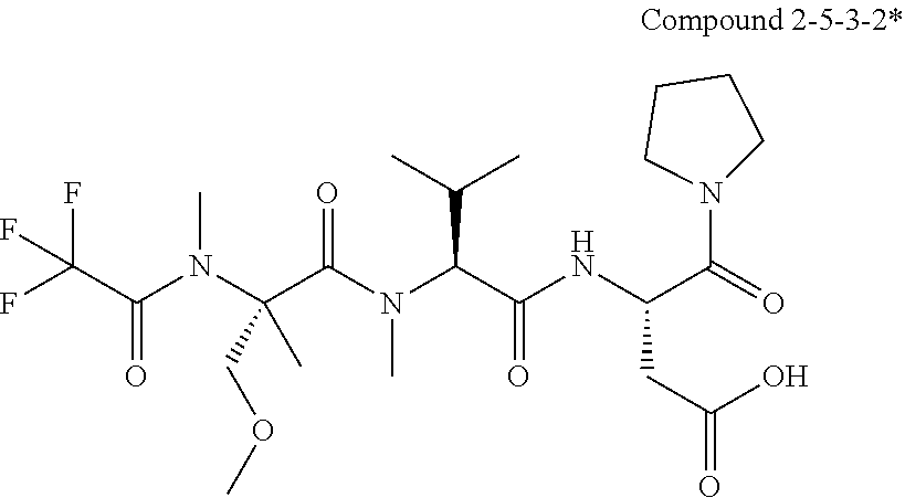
O=C(C(F)(F)F)N(C(C(N(C(C(NC(CC(O)=O)C(=O)N1CCCC1)=O)C(C)C)C)=O)(C)COC)C
